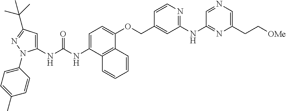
C1=C(NC(NC2=CC(C(C)(C)C)=NN2C2=CC=C(C)C=C2)=O)C2=C(C(OCC3=CC(NC4=NC(CC[OMe])=CN=C4)=NC=C3)=C1)C=CC=C2
